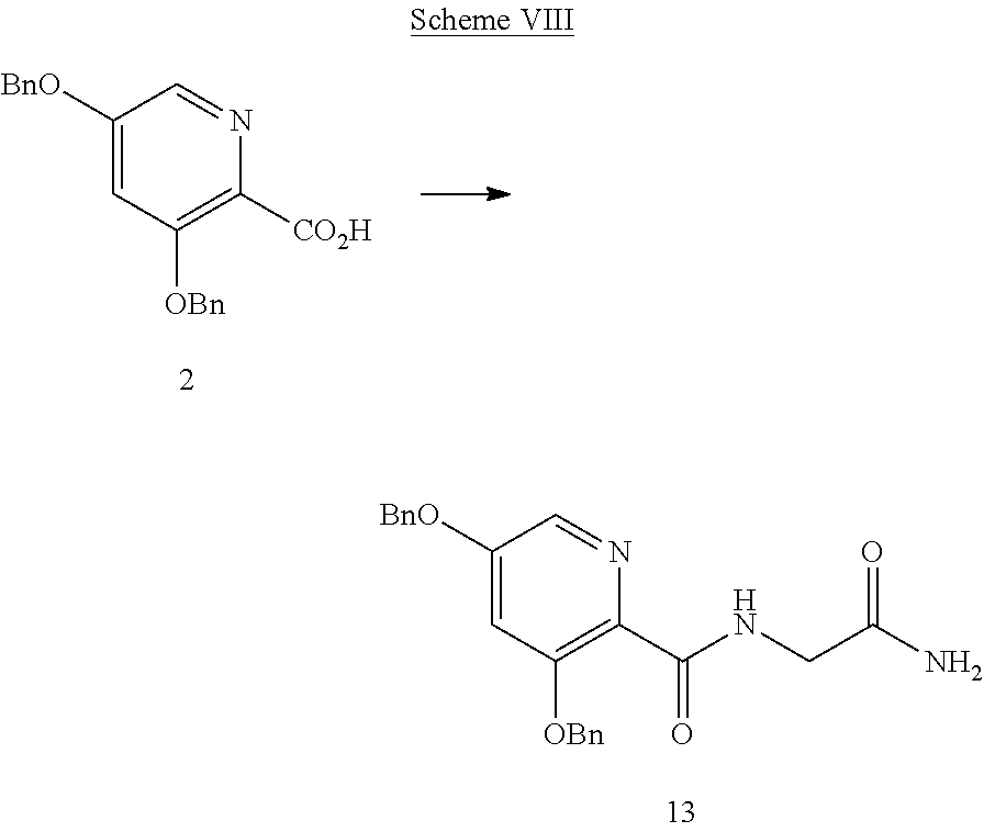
C1([BnO])=CC([OBn])=C([CO2H])N=C1.C1([BnO])=CC([OBn])=C(C(NCC(N)=O)=O)N=C1
